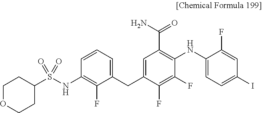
C1=C(CC2=CC=CC(NS(=O)(C3CCOCC3)=O)=C2F)C(F)=C(F)C(NC2=CC=C(I)C=C2F)=C1C(=O)N
